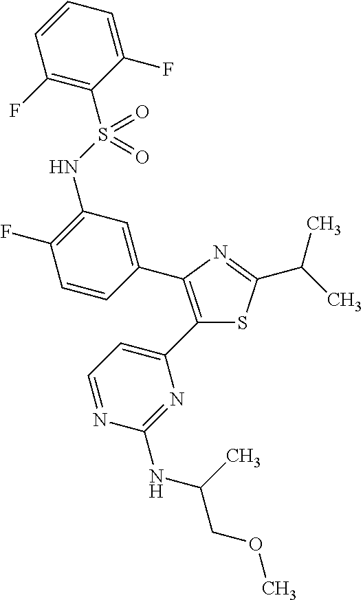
C(C)(C)C1=NC(C2=CC(NS(C3=C(F)C=CC=C3F)(=O)=O)=C(F)C=C2)=C(C2=CC=NC(NC(COC)C)=N2)S1
